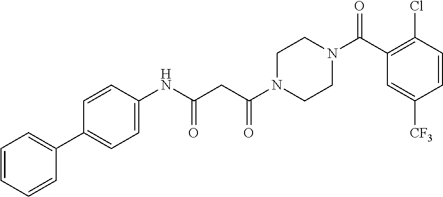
C1=CC=CC(C2=CC=C(NC(CC(N3CCN(C(C4=C(Cl)C=CC([CF3])=C4)=O)CC3)=O)=O)C=C2)=C1
